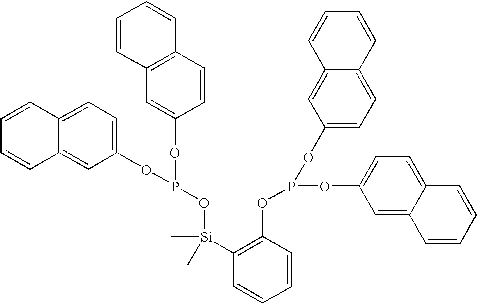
C12=CC=C(OP(OC3=CC4=C(C=C3)C=CC=C4)O[Si](C3=C(OP(OC4=CC=C5C(=C4)C=CC=C5)OC4=CC=C5C(=C4)C=CC=C5)C=CC=C3)(C)C)C=C1C=CC=C2
